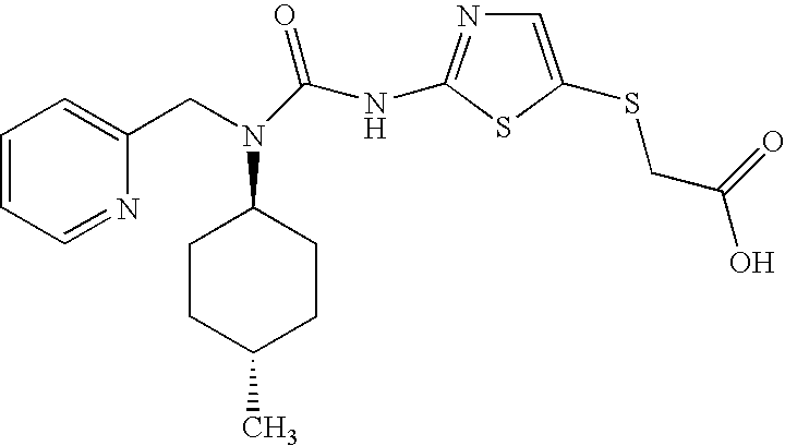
C1(CN(C2CCC(C)CC2)C(NC2=NC=C(SCC(O)=O)S2)=O)=CC=CC=N1
